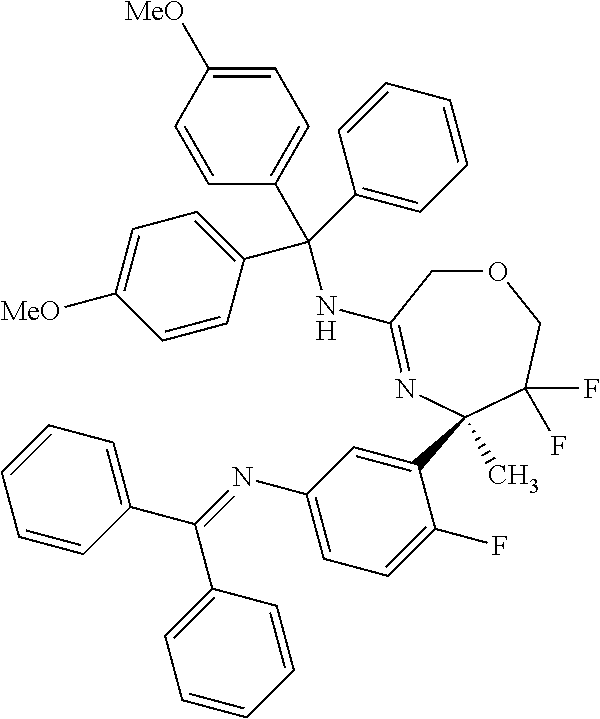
C1(C2(C)N=C(NC(C3=CC=C([MeO])C=C3)(C3=CC=CC=C3)C3=CC=C([MeO])C=C3)COCC2(F)F)=CC(N=C(C2=CC=CC=C2)C2=CC=CC=C2)=CC=C1F
